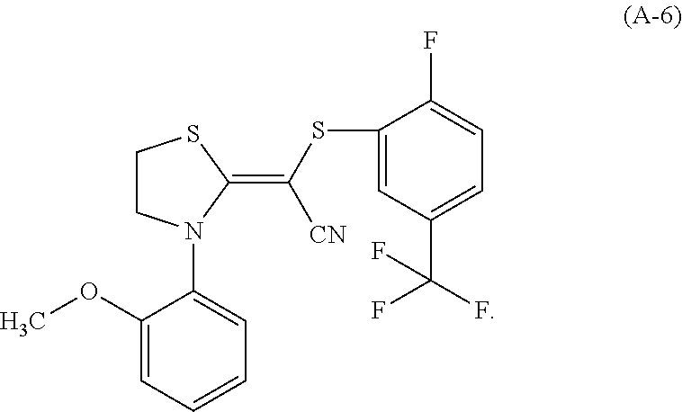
C1(OC)=CC=CC=C1N1CCSC1=C(SC1=CC(C(F)(F)F)=CC=C1F)[CN]
